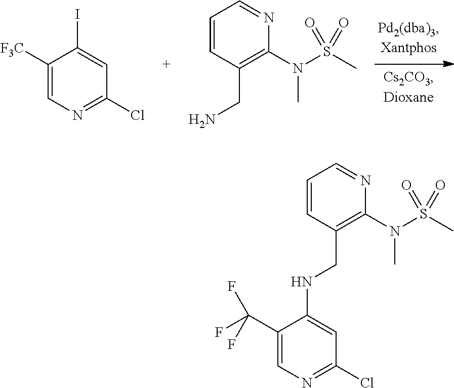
C1([F3C])=CN=C(Cl)C=C1I.C1=CC(CN)=C(N(S(C)(=O)=O)C)N=C1.C1(C(F)(F)F)=CN=C(Cl)C=C1NCC1=C(N(S(C)(=O)=O)C)N=CC=C1
